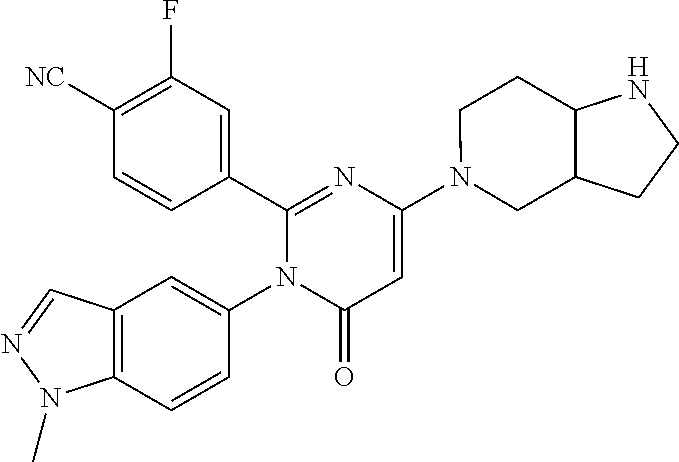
C1(C2=CC(F)=C([CN])C=C2)=NC(N2CC3C(CC2)NCC3)=CC(=O)N1C1=CC2=C(C=C1)N(C)N=C2
